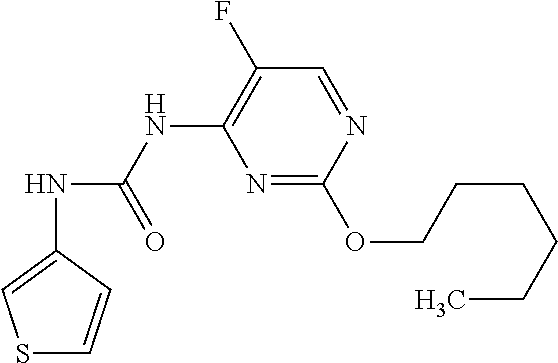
S1C=CC(NC(NC2=C(F)C=NC(OCCCCCC)=N2)=O)=C1
